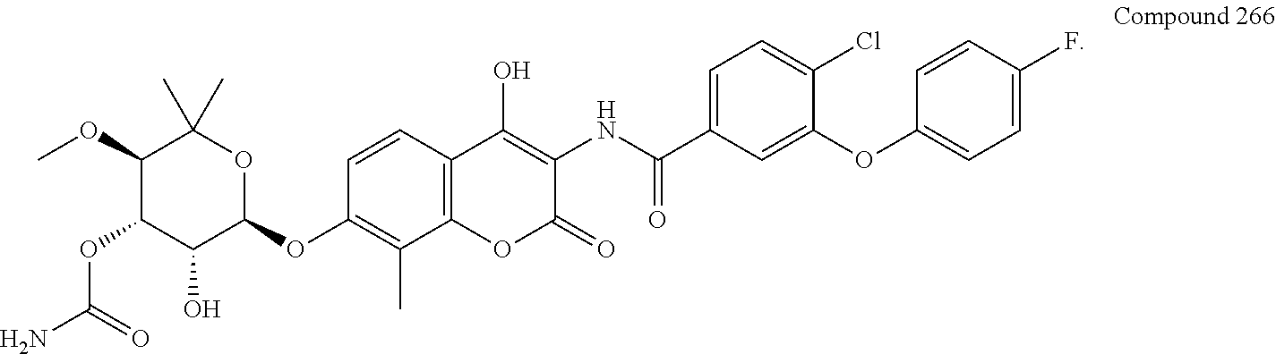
C1(OC)C(OC(N)=O)C(O)C(OC2=C(C)C3=C(C=C2)C(O)=C(NC(C2=CC=C(Cl)C(OC4=CC=C(F)C=C4)=C2)=O)C(=O)O3)OC1(C)C
